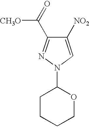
C1([NO2])=CN(C2CCCCO2)N=C1C(=O)[CH3O]
